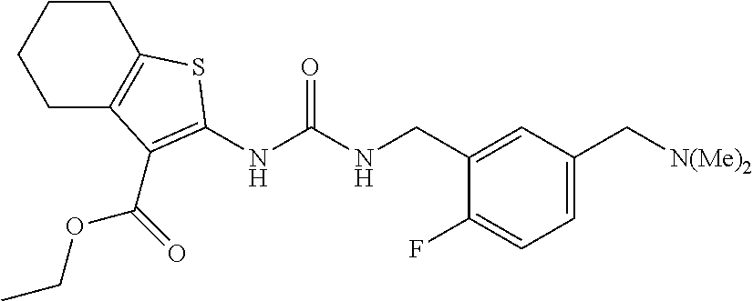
C1CC2=C(CC1)SC(NC(NCC1=CC(C[N(Me)2])=CC=C1F)=O)=C2C(OCC)=O
